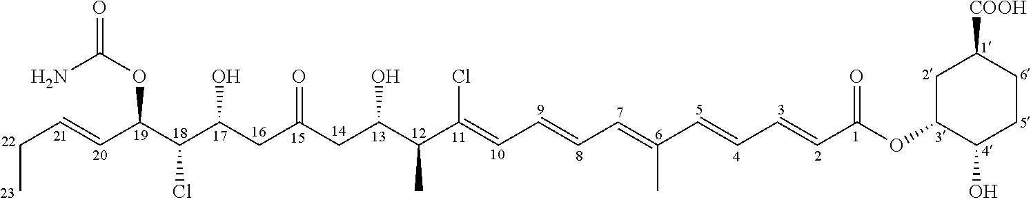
CCC=CC(C(C(CC(CC(C(C(=CC=CC=C(C=CC=CC(OC1CC([COOH])CCC1O)=O)C)Cl)C)O)=O)O)Cl)OC(N)=O
